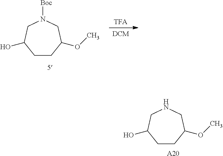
C1CC(OC)CNCC1O.[A20].[TFA].[DCM].C1CC(OC)CN([Boc])CC1O
